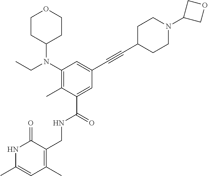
C1(N(CC)C2CCOCC2)=C(C)C(C(=O)NCC2=C(C)C=C(C)NC2=O)=CC(C#CC2CCN(C3COC3)CC2)=C1
